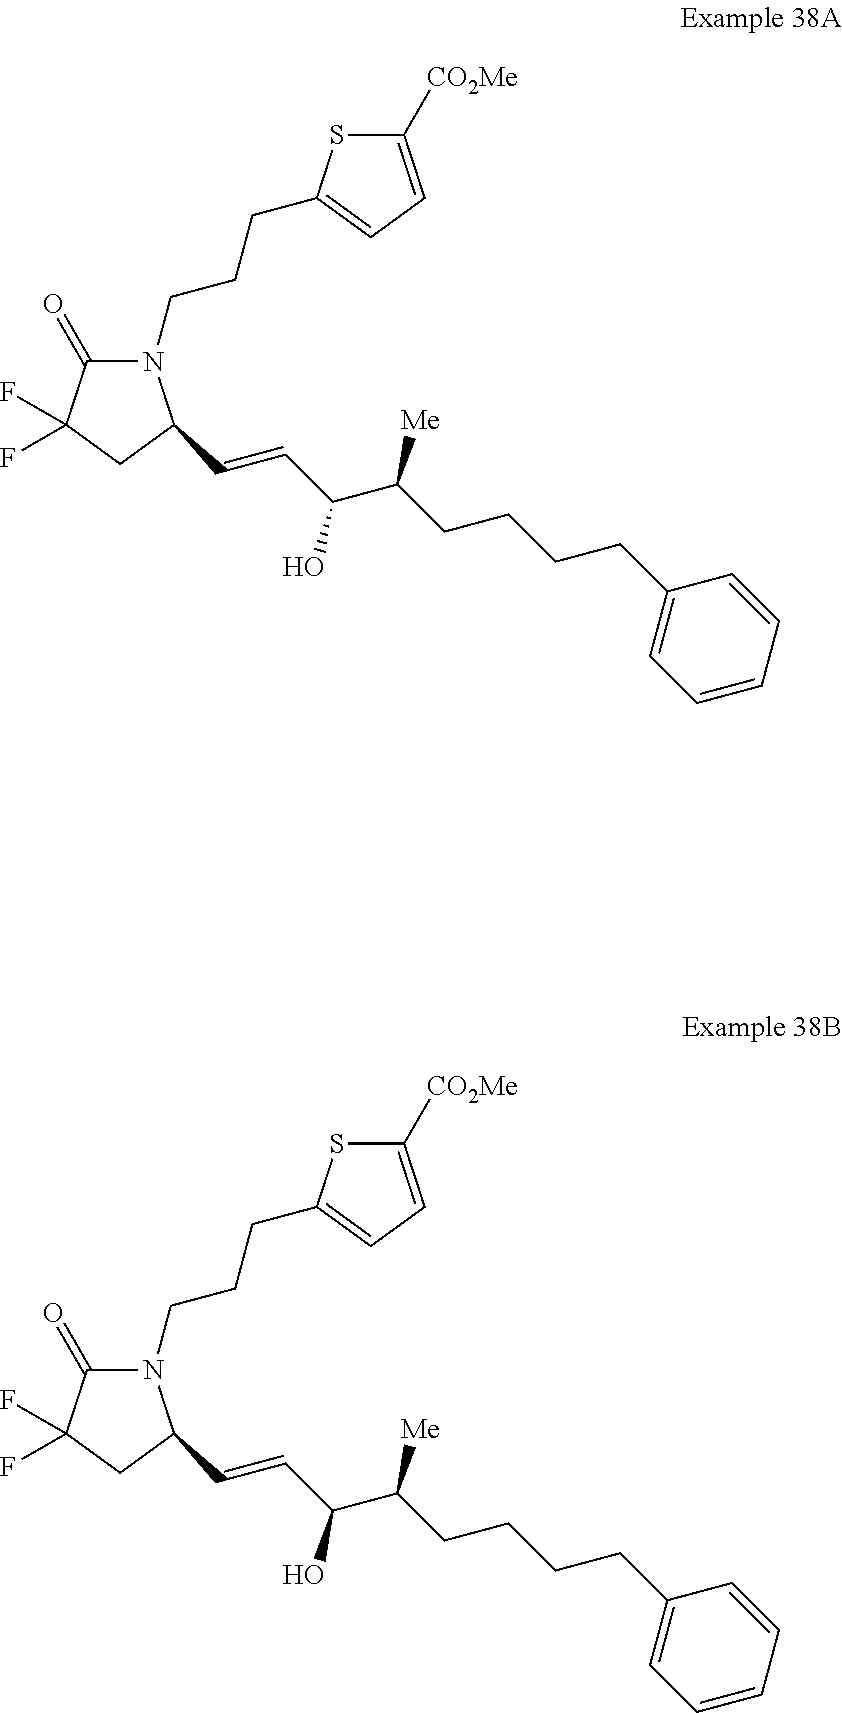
N1(CCCC2=CC=C([CO2Me])S2)C(=O)C(F)(F)CC1C=CC(C(CCCCC1=CC=CC=C1)[Me])O.N1(CCCC2=CC=C([CO2Me])S2)C(=O)C(F)(F)CC1C=CC(C(CCCCC1=CC=CC=C1)[Me])O
